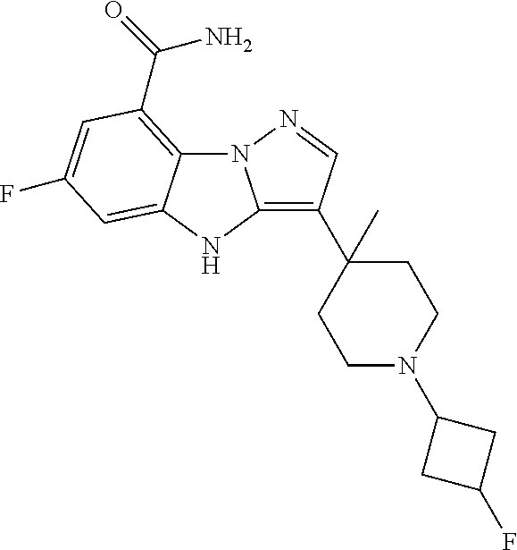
N12C3=C(C(=O)N)C=C(F)C=C3NC1=C(C1(C)CCN(C3CC(F)C3)CC1)C=N2
